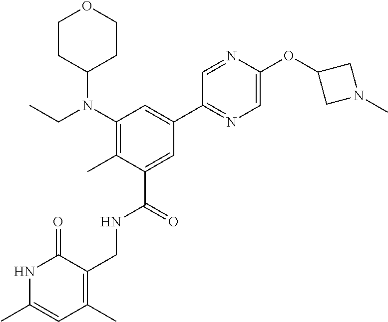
C1(N(CC)C2CCOCC2)=C(C)C(C(=O)NCC2=C(C)C=C(C)NC2=O)=CC(C2=NC=C(OC3CN(C)C3)N=C2)=C1
